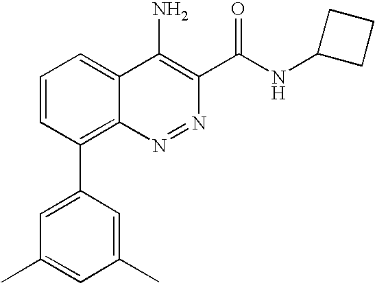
C1=CC(C2=CC(C)=CC(C)=C2)=C2C(=C1)C(N)=C(C(NC1CCC1)=O)N=N2
